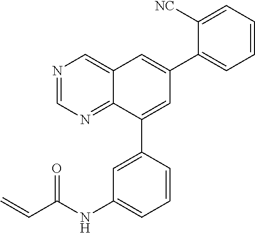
N1=CN=C2C(=C1)C=C(C1=CC=CC=C1[NC])C=C2C1=CC(NC(C=C)=O)=CC=C1
